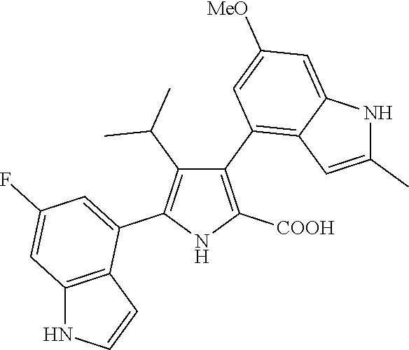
C1(C2=C3C(=CC([MeO])=C2)NC(C)=C3)=C([COOH])NC(C2=CC(F)=CC3=C2C=CN3)=C1C(C)C
